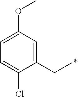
C1(CC)=CC(OC)=CC=C1Cl
